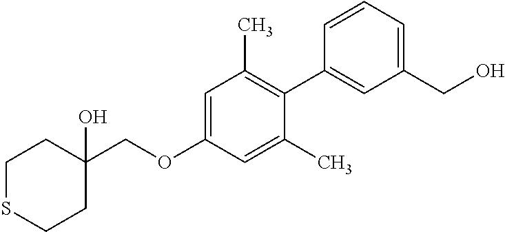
C1=C(OCC2(O)CCSCC2)C=C(C)C(C2=CC(CO)=CC=C2)=C1C
